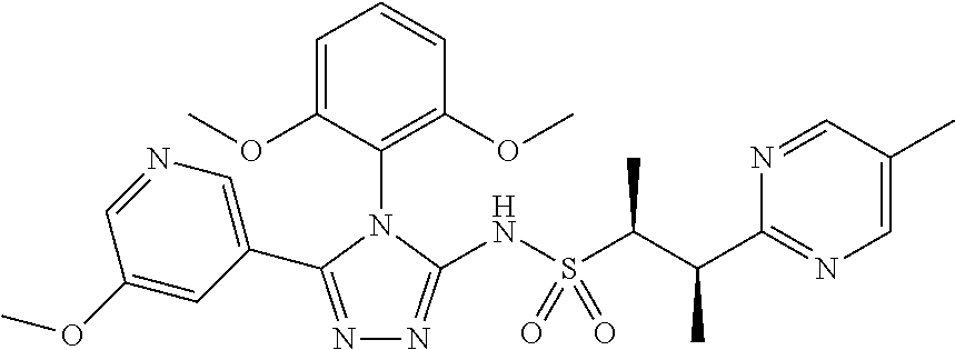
N1=C(C2=CN=CC(OC)=C2)N(C2=C(OC)C=CC=C2OC)C(NS(=O)(=O)C(C(C2=NC=C(C)C=N2)C)C)=N1
